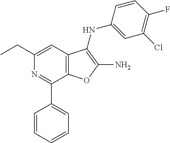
C12=C(C=C(CC)N=C1C1=CC=CC=C1)C(NC1=CC(Cl)=C(F)C=C1)=C(N)O2
